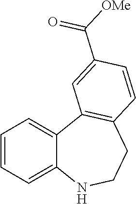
C1=CC=C2C(=C1)C1=C(CCN2)C=CC(C([OMe])=O)=C1
